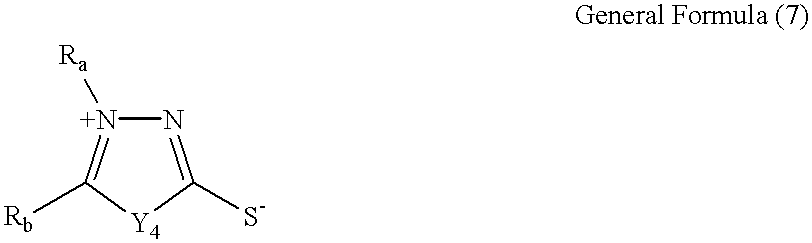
N1=C([S-])[Y4]C([Rb])=[N+]1[Ra]
